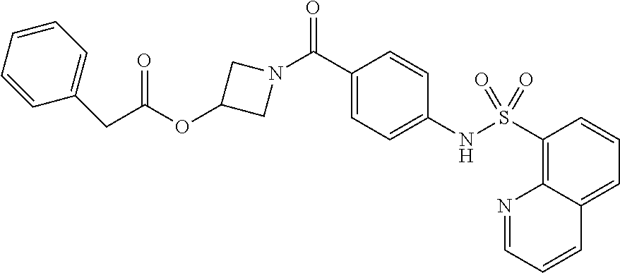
C1(C(N2CC(OC(CC3=CC=CC=C3)=O)C2)=O)=CC=C(NS(C2=C3C(=CC=C2)C=CC=N3)(=O)=O)C=C1
